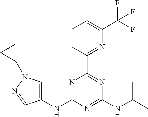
C1=CC(C2=NC(NC(C)C)=NC(NC3=CN(C4CC4)N=C3)=N2)=NC(C(F)(F)F)=C1
